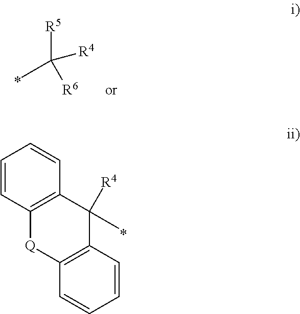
[R5]C([R6])(C)[R4].C1=CC2=C(C=C1)C([R4])(C)C1=C([Q]2)C=CC=C1
